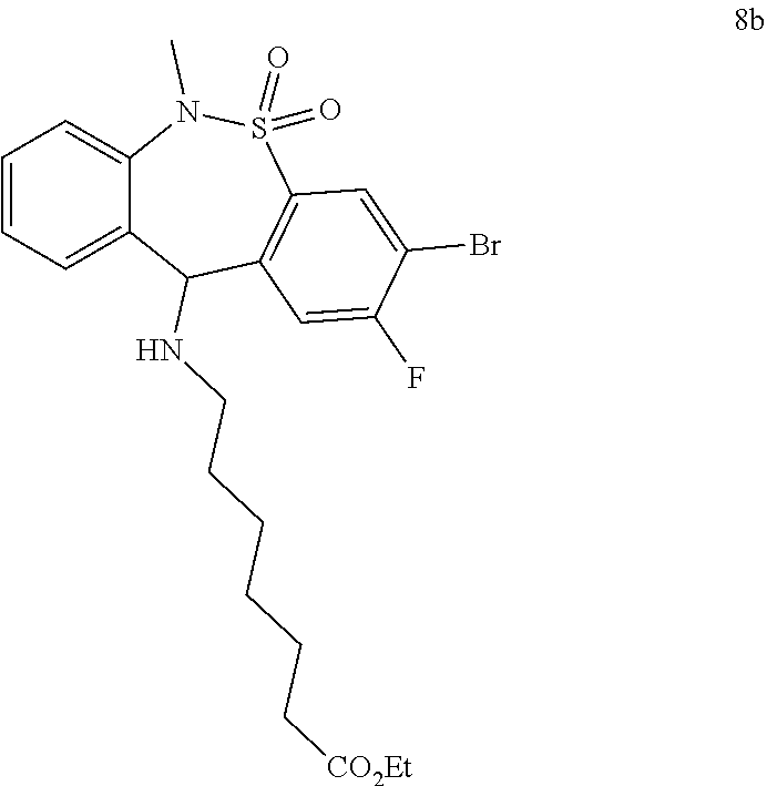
C1=CC=C2C(=C1)N(C)S(=O)(=O)C1=C(C2NCCCCCC[CO2Et])C=C(F)C(Br)=C1
